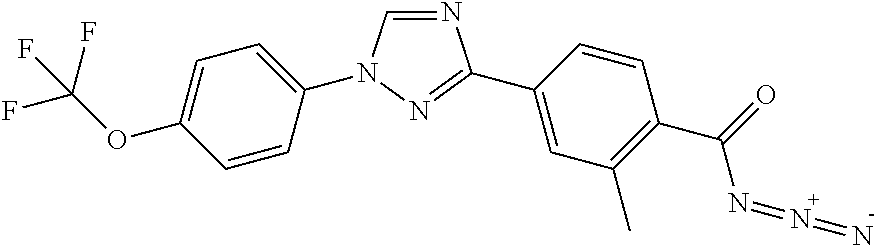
N1=CN(C2=CC=C(OC(F)(F)F)C=C2)N=C1C1=CC(C)=C(C(=O)N=N=N)C=C1
